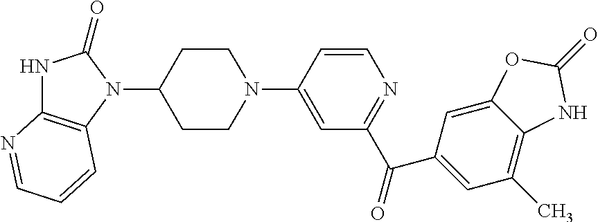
C1(C(C2=CC(C)=C3C(=C2)OC(=O)N3)=O)=NC=CC(N2CCC(N3C4=C(NC3=O)N=CC=C4)CC2)=C1
